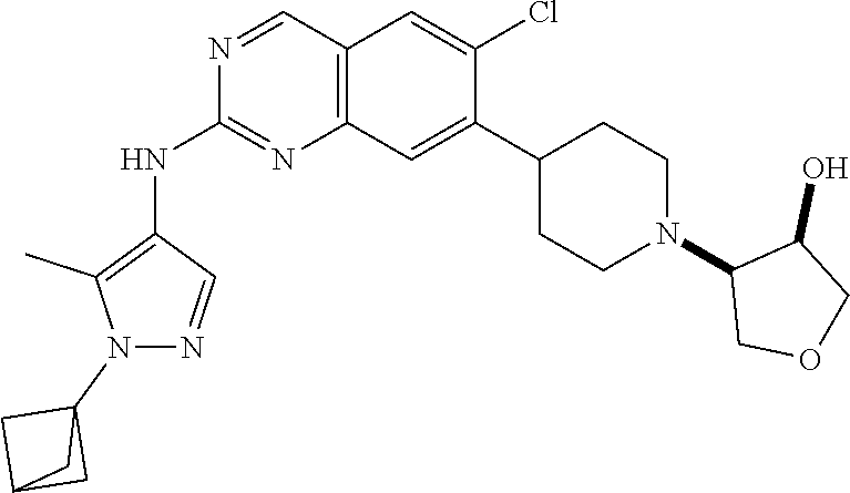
N1=CC2=C(N=C1NC1=C(C)N(C34CC(C3)C4)N=C1)C=C(C1CCN(C3COCC3O)CC1)C(Cl)=C2
